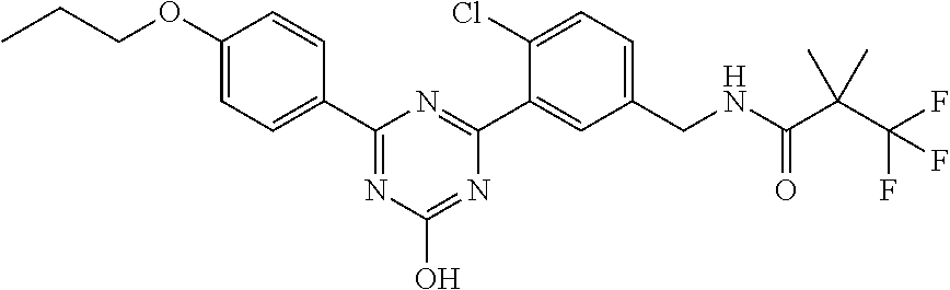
C1(OCCC)=CC=C(C2=NC(O)=NC(C3=CC(CNC(C(C(F)(F)F)(C)C)=O)=CC=C3Cl)=N2)C=C1
